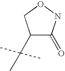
C1(C(C)(C)C)C(=O)NOC1
